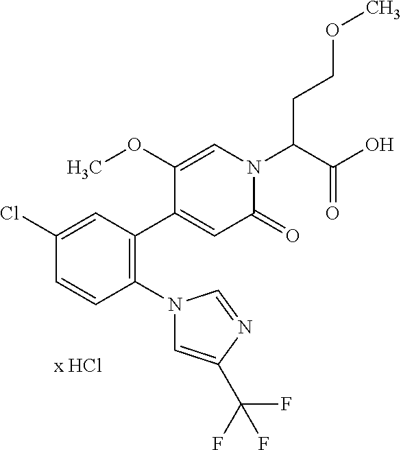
C1(Cl)=CC(C2=CC(=O)N(C(C(O)=O)CCOC)C=C2OC)=C(N2C=C(C(F)(F)F)N=C2)C=C1
